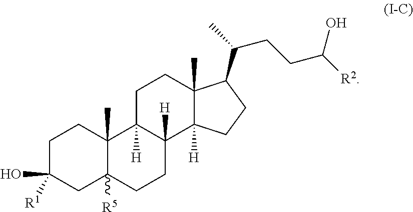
C1C([R1])(O)CC2([R5])C(C)(C1)C1([H])C([H])(CC2)C2([H])C(C)(CC1)C(C(C)CCC([R2])O)CC2
